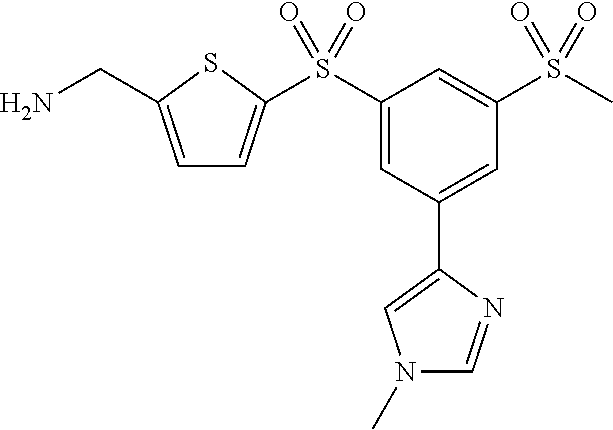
C1=C(CN)SC(S(C2=CC(C3=CN(C)C=N3)=CC(S(C)(=O)=O)=C2)(=O)=O)=C1
